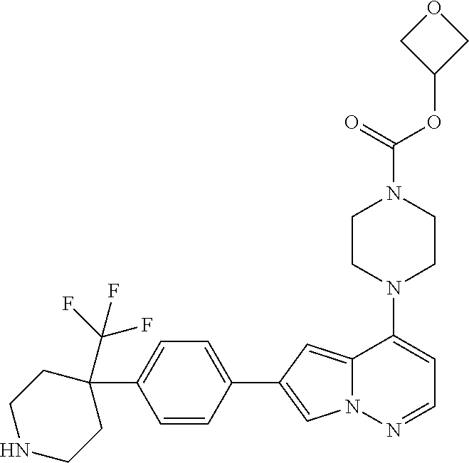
N1(C2=CC=NN3C2=CC(C2=CC=C(C4(C(F)(F)F)CCNCC4)C=C2)=C3)CCN(C(OC2COC2)=O)CC1
